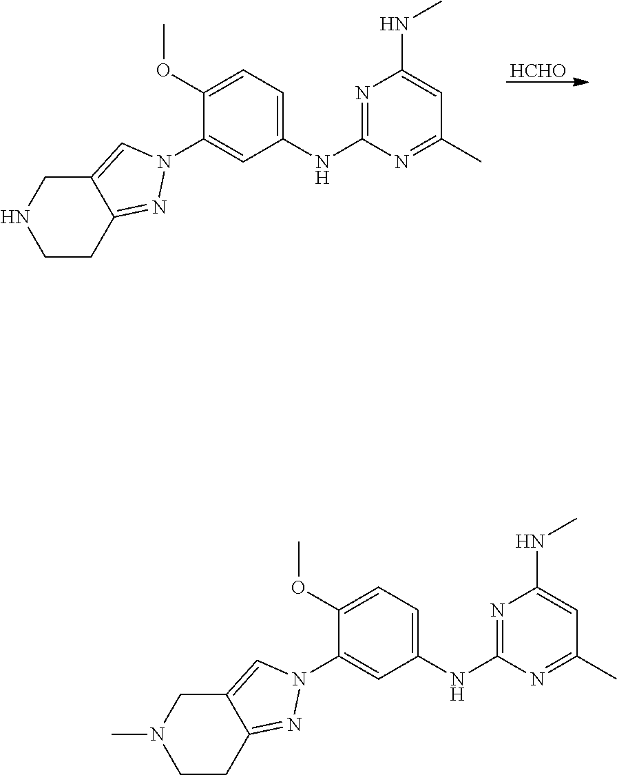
[HCHO].N1=C(NC2=CC=C(OC)C(N3C=C4C(=N3)CCNC4)=C2)N=C(C)C=C1NC.N1=C(NC2=CC=C(OC)C(N3C=C4C(=N3)CCN(C)C4)=C2)N=C(C)C=C1NC
